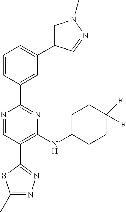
N1=CC(C2=NN=C(C)S2)=C(NC2CCC(F)(F)CC2)N=C1C1=CC(C2=CN(C)N=C2)=CC=C1
